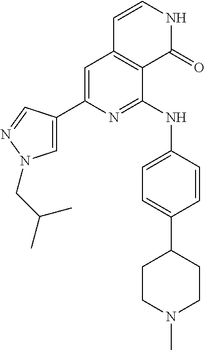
C1=C(C2=CN(CC(C)C)N=C2)N=C(NC2=CC=C(C3CCN(C)CC3)C=C2)C2=C1C=CNC2=O
